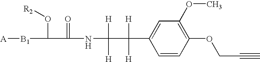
C1=CC(OCC#C)=C(OC)C=C1C([H])([H])C([H])([H])NC(=O)C(O[R2])[B1][A]
